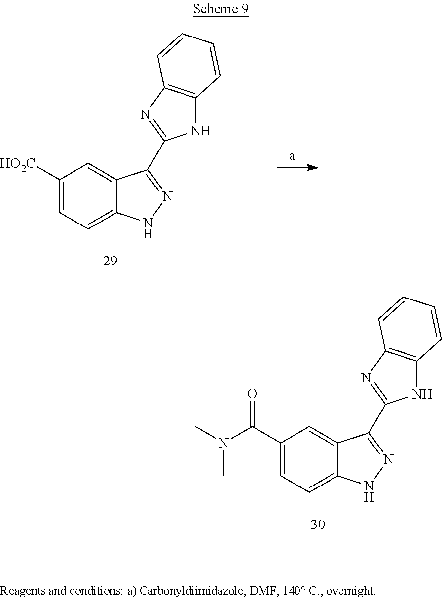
C1([HO2C])=CC=C2C(=C1)C(C1=NC3=C(N1)C=CC=C3)=NN2.C1(C(N(C)C)=O)=CC=C2C(=C1)C(C1=NC3=C(N1)C=CC=C3)=NN2
